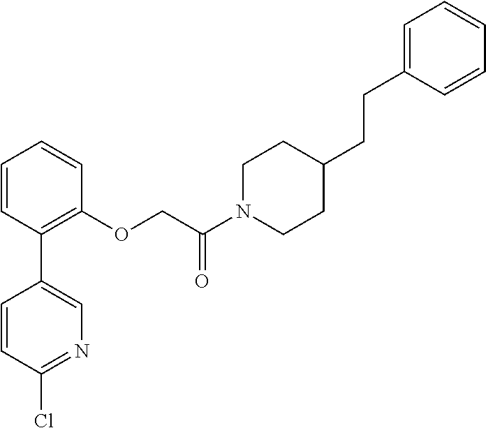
C1=CC(C2=CN=C(Cl)C=C2)=C(OCC(N2CCC(CCC3=CC=CC=C3)CC2)=O)C=C1
